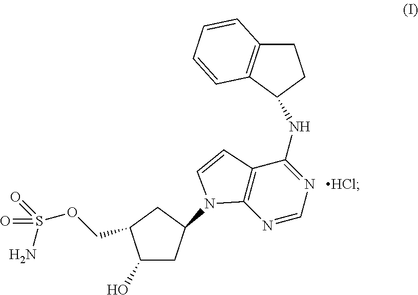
C1C2=C(C=CC=C2)C(NC2=NC=NC3=C2C=CN3C2CC(O)C(COS(=O)(N)=O)C2)C1.[HCl]
